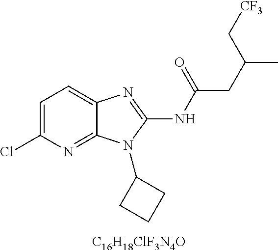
[C16H18ClF3N4O].C1=C(Cl)N=C2C(=C1)N=C(NC(CC(C)C[CF3])=O)N2C1CCC1
